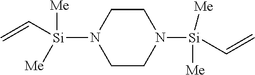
N1([Si](C=C)([Me])[Me])CCN([Si](C=C)([Me])[Me])CC1
